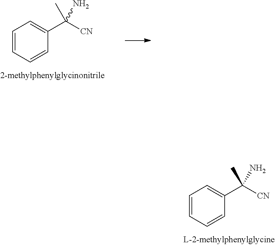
C1=CC=CC(C([CN])(C)N)=C1.C1=CC=CC(C([CN])(C)N)=C1
